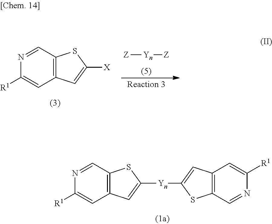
N1=CC2=C(C=C1[R1])C=C([X])S2.[Z][Yn][Z].N1=CC2=C(C=C1[R1])C=C([Yn]C1=CC3=C(C=NC([R1])=C3)S1)S2
